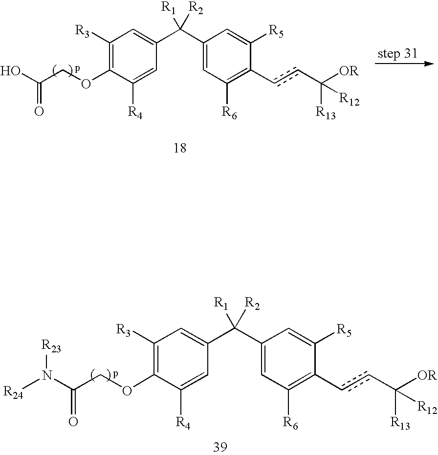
C1([R3])=C(OCC(O)=O)C([R4])=CC(C(C2=CC([R6])=C(ccC([OR])([R13])[R12])C([R5])=C2)([R1])[R2])=C1.C1([R3])=C(OCC(=O)N([R24])[R23])C([R4])=CC(C(C2=CC([R6])=C(ccC([OR])([R13])[R12])C([R5])=C2)([R1])[R2])=C1
